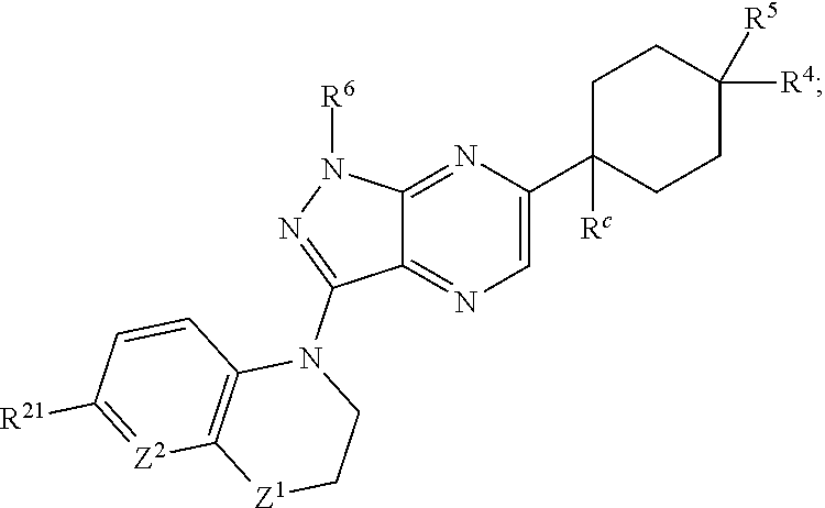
C12=NC(C3([Rc])CCC([R4])([R5])CC3)=CN=C1C(N1CC[Z1]C3=C1C=CC([R21])=[Z2]3)=NN2[R6]
